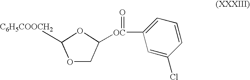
O1CC([OC](C2=CC=CC(Cl)=C2)=O)OC1[C6H5COOCH2]
